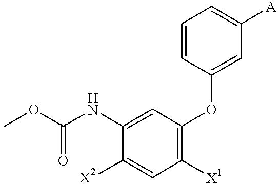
COC(NC1=CC(OC2=CC([A])=CC=C2)=C([X1])C=C1[X2])=O
